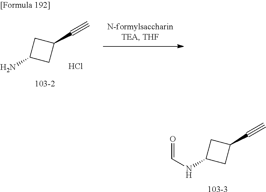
[103-3].C1(C#C)CC(NC=O)C1.[103-2].C1(C#C)CC(N)C1.Cl
